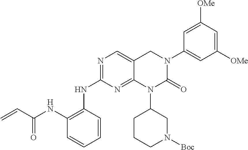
N(C1=NC=C2C(=N1)N(C1CCCN([Boc])C1)C(=O)N(C1=CC([OMe])=CC([OMe])=C1)C2)C1=C(NC(C=C)=O)C=CC=C1
